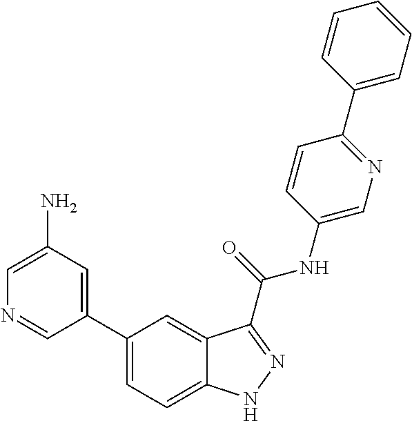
C1(N)=CN=CC(C2=CC=C3C(=C2)C(C(NC2=CN=C(C4=CC=CC=C4)C=C2)=O)=NN3)=C1
